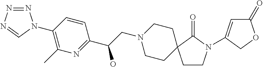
N1=NN=CN1C1=C(C)N=C(C(CN2CCC3(CC2)CCN(C2=CC(=O)OC2)C3=O)O)C=C1
